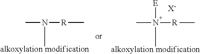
CN([R]C)([alkoxylation modification])[E].[X-].CN([R]C)[alkoxylation modification]
